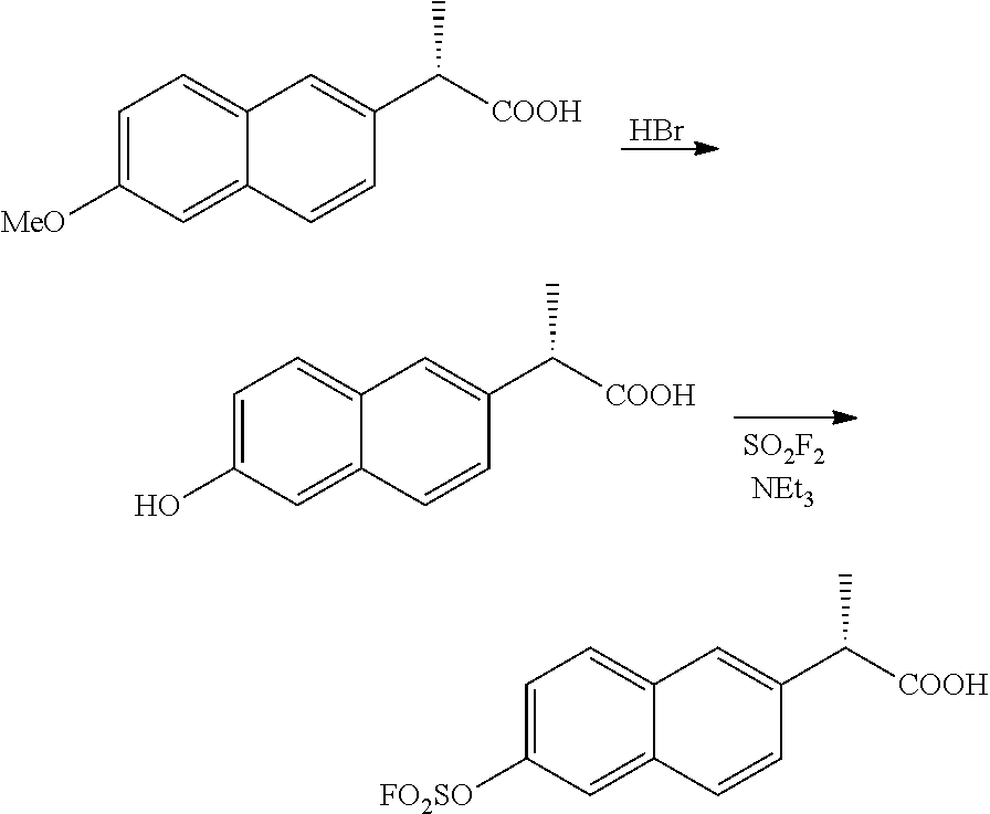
Br.C1=C([MeO])C=C2C(=C1)C=C(C([COOH])C)C=C2.C1=C(O)C=C2C(=C1)C=C(C([COOH])C)C=C2.C1=C([FO2SO])C=C2C(=C1)C=C(C([COOH])C)C=C2
